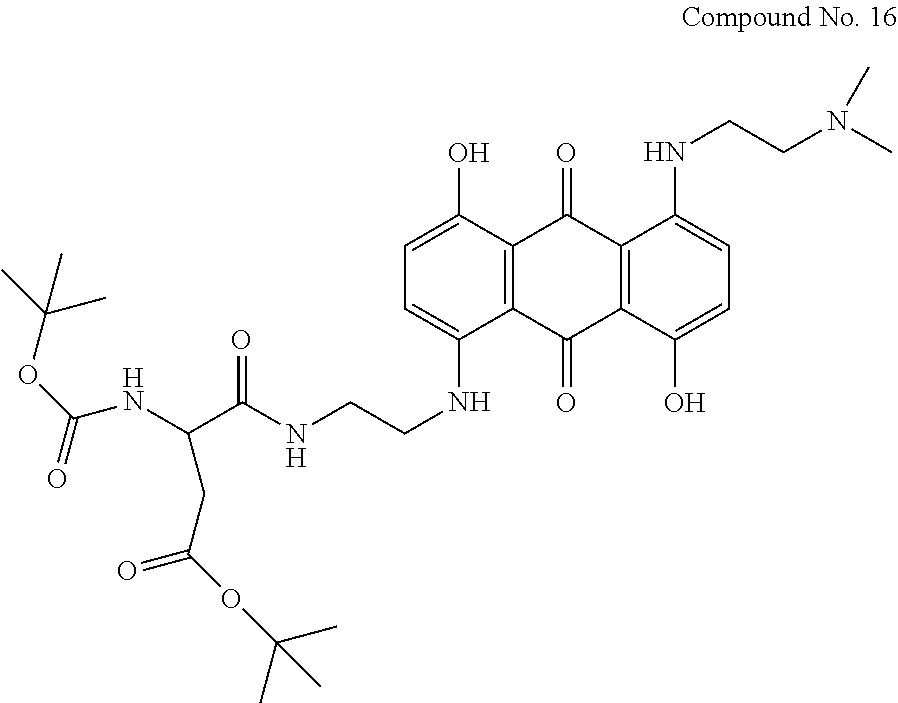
C12=C(C(O)=CC=C1NCCNC(=O)C(CC(OC(C)(C)C)=O)NC(OC(C)(C)C)=O)C(=O)C1=C(C2=O)C(O)=CC=C1NCCN(C)C
